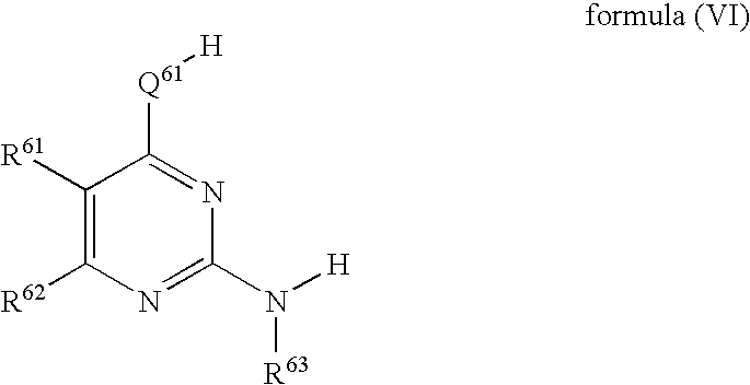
C1([R61])=C([R62])N=C(N([H])[R63])N=C1[Q61][H]
